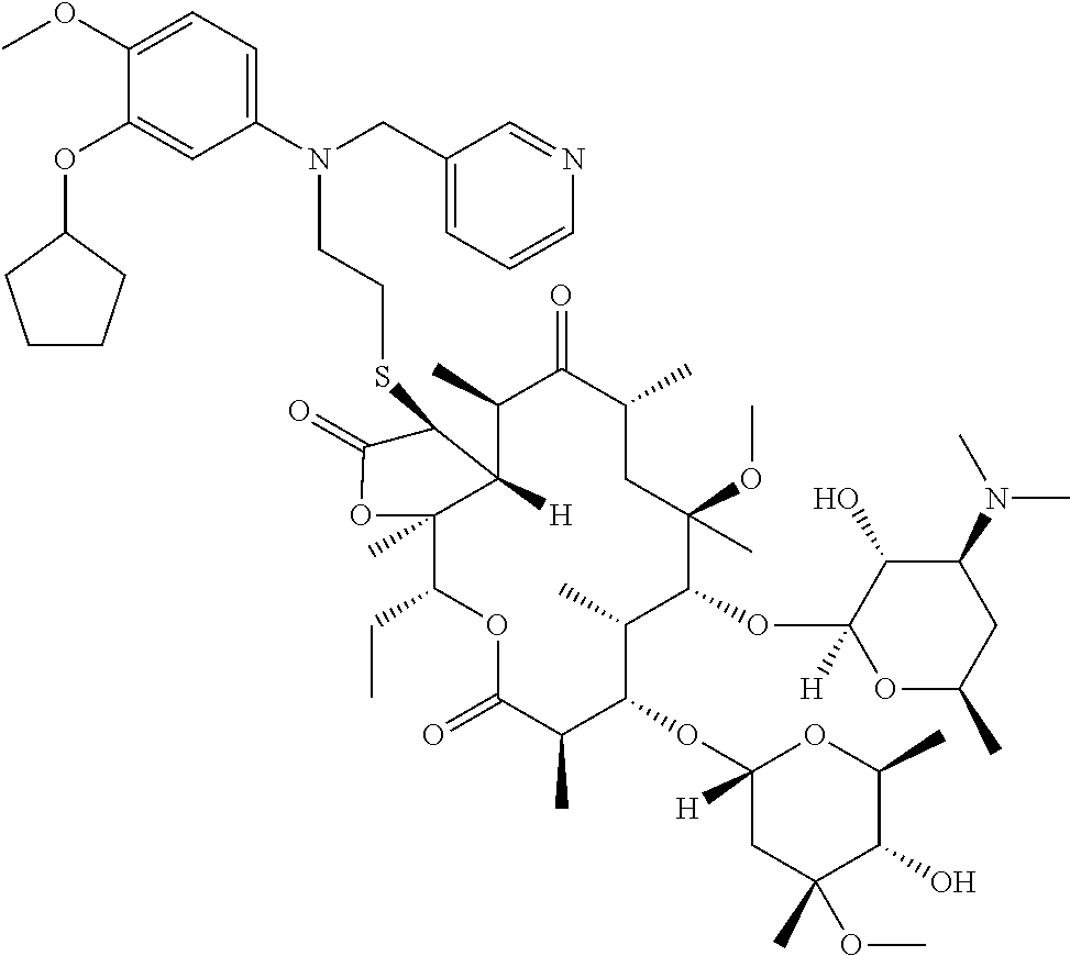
N(CCSC1C2([H])C(C)C(=O)C(C)CC(OC)(C)C(OC3([H])OC(C)CC(N(C)C)C3O)C(C)C(OC3([H])CC(C)(OC)C(O)C(C)O3)C(C)C(=O)OC(CC)C2(C)OC1=O)(C1=CC=C(OC)C(OC2CCCC2)=C1)CC1=CC=CN=C1
